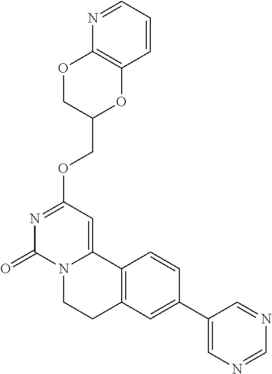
N1=C(OCC2OC3=C(OC2)N=CC=C3)C=C2N(C1=O)CCC1=C2C=CC(C2=CN=CN=C2)=C1
